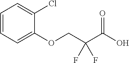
C1=CC=C(OCC(C(O)=O)(F)F)C(Cl)=C1
